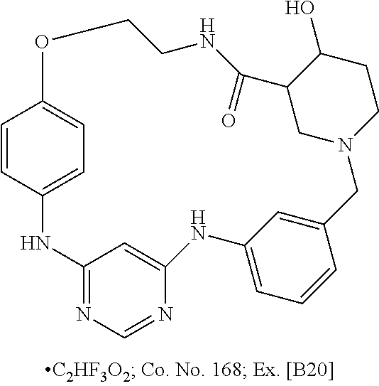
C12=NC=NC(=C1)NC1=CC=CC(=C1)CN1CCC(O)C(C1)C(=O)NCCOC1=CC=C(N2)C=C1
